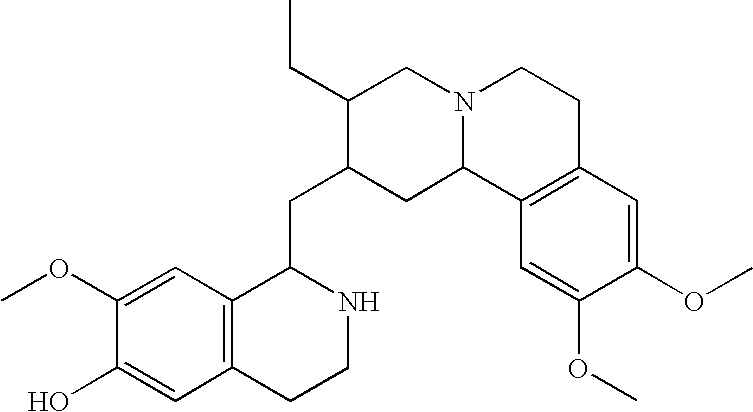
C1=C(OC)C(O)=CC2=C1C(CC1CC3N(CC1CC)CCC1=C3C=C(OC)C(OC)=C1)NCC2
